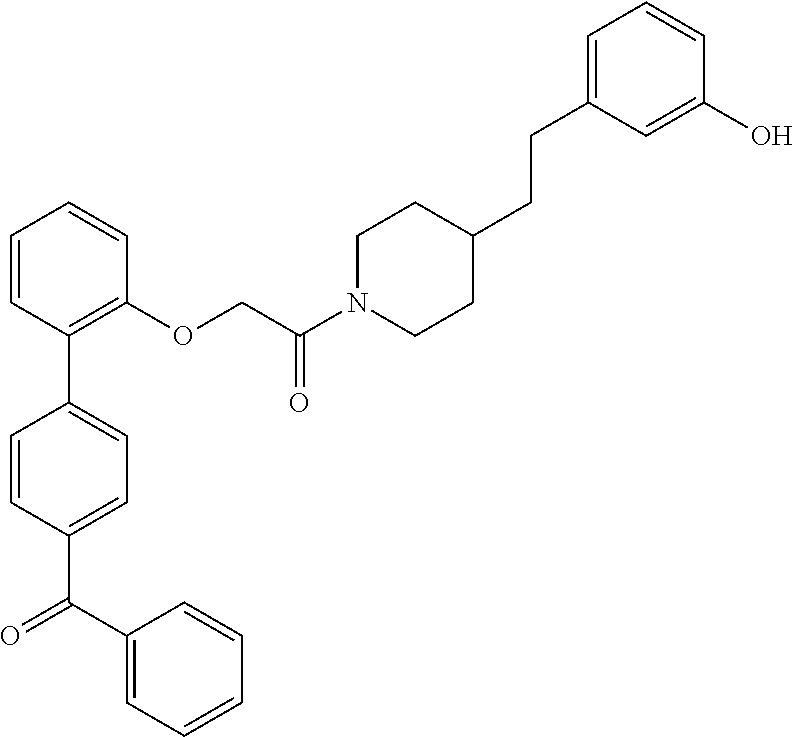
C1=CC(C2=CC=C(C(C3=CC=CC=C3)=O)C=C2)=C(OCC(N2CCC(CCC3=CC=CC(O)=C3)CC2)=O)C=C1
